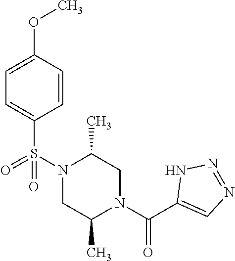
C1=C(OC)C=CC(S(N2CC(C)N(C(=O)C3=CN=NN3)CC2C)(=O)=O)=C1
